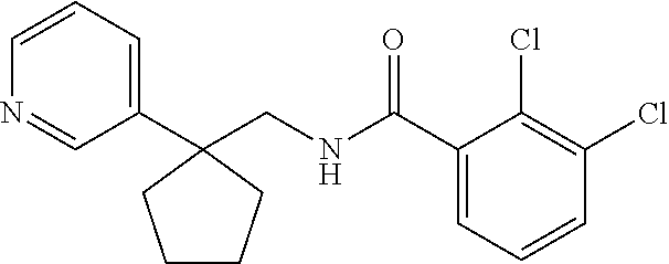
C1(C(NCC2(C3=CC=CN=C3)CCCC2)=O)=CC=CC(Cl)=C1Cl
